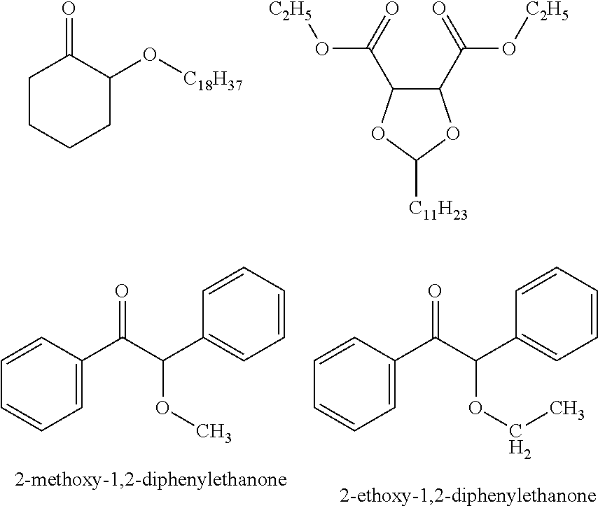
C1CCCC(O[C18H37])C1=O.C1(C(O[C2H5])=O)C(C(O[C2H5])=O)OC([C11H23])O1.C1=C(C(C(C2=CC=CC=C2)OC)=O)C=CC=C1.C1=C(C(C(C2=CC=CC=C2)OCC)=O)C=CC=C1
